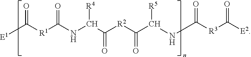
[E1]C([R1]C(NC(C([R2]C(C(NC([R3]C([E2])=O)=O)[R5])=O)=O)[R4])=O)=O
